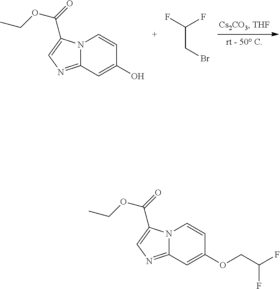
C1=CN2C(=NC=C2C(OCC)=O)C=C1O.C(C(F)F)Br.C1=CN2C(=NC=C2C(OCC)=O)C=C1OCC(F)F
